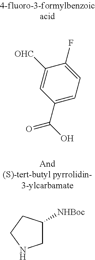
C1=C(C(O)=O)C=C([OHC])C(F)=C1.C1C([NHBoc])CCN1
